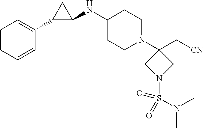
C1=CC=CC(C2C(NC3CCN(C4(C[CN])CN(S(N(C)C)(=O)=O)C4)CC3)C2)=C1
